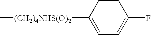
C1=CC([(CH2)4NHS(O)2]C)=CC=C1F
